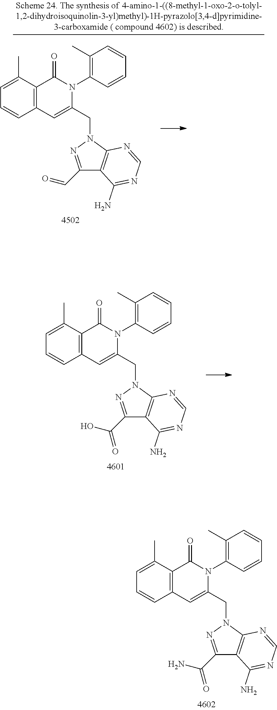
C1=C(C)C2=C(C=C1)C=C(CN1N=C(C(N)=O)C3=C1N=CN=C3N)N(C1=C(C)C=CC=C1)C2=O.C1=C(C)C2=C(C=C1)C=C(CN1N=C(C=O)C3=C1N=CN=C3N)N(C1=C(C)C=CC=C1)C2=O.C1=C(C)C2=C(C=C1)C=C(CN1N=C(C(O)=O)C3=C1N=CN=C3N)N(C1=C(C)C=CC=C1)C2=O
